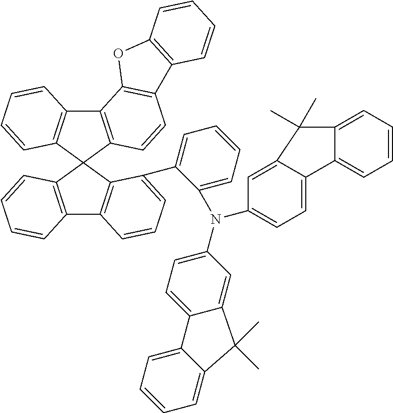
C12=C(C3(C4=C1C=CC=C4)C1=C(C4=C3C(C3=CC=CC=C3N(C3=CC=C5C(=C3)C(C)(C)C3=CC=CC=C53)C3=CC=C5C(=C3)C(C)(C)C3=CC=CC=C53)=CC=C4)C=CC=C1)C=CC1=C2OC2=C1C=CC=C2
